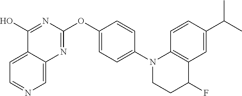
C12=CC=NC=C1N=C(OC1=CC=C(N3CCC(F)C4=C3C=CC(C(C)C)=C4)C=C1)N=C2O
